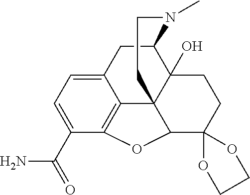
C12CC3=CC=C(C(=O)N)C4=C3C3(C1(O)CCC1(C3O4)OCCO1)CCN2C
